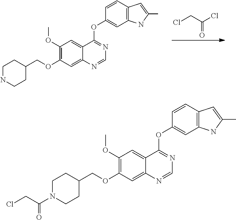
C1(OC)=C(OCC2CCNCC2)C=C2C(=C1)C(OC1=CC3=C(C=C1)C=C(C)N3)=NC=N2.ClCC(Cl)=O.C1(OC)=C(OCC2CCN(C(CCl)=O)CC2)C=C2C(=C1)C(OC1=CC3=C(C=C1)C=C(C)N3)=NC=N2
